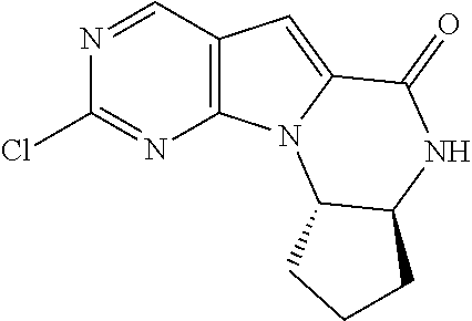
N1=CC2=C(N=C1Cl)N1C(=C2)C(=O)NC2C1CCC2
